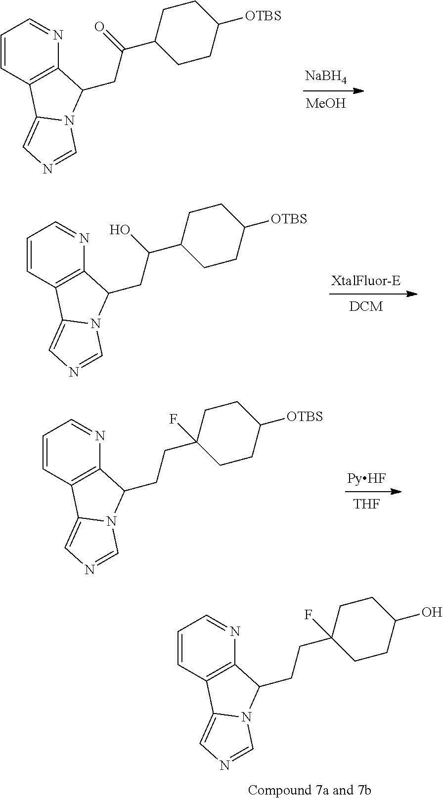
[NaBH4].[MeOH].C1=CC2=C(N=C1)C(CC(C1CCC([OTBS])CC1)=O)N1C2=CN=C1.[XtalFluor-E].[DCM].C1=CC2=C(N=C1)C(CC(C1CCC([OTBS])CC1)O)N1C2=CN=C1.[PyHF].[THF].C1=CC2=C(N=C1)C(CCC1(F)CCC([OTBS])CC1)N1C2=CN=C1.C1=CC2=C(N=C1)C(CCC1(F)CCC(O)CC1)N1C2=CN=C1
